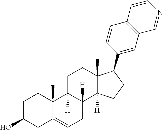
C1C(O)CC2=CCC3([H])C([H])(C2(C)C1)CCC1(C)C3([H])CCC1C1=CC2=C(C=C1)C=CN=C2
